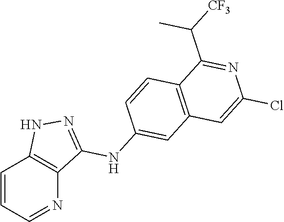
C1=CC=NC2=C1NN=C2NC1=CC2=C(C=C1)C(C([CF3])C)=NC(Cl)=C2
